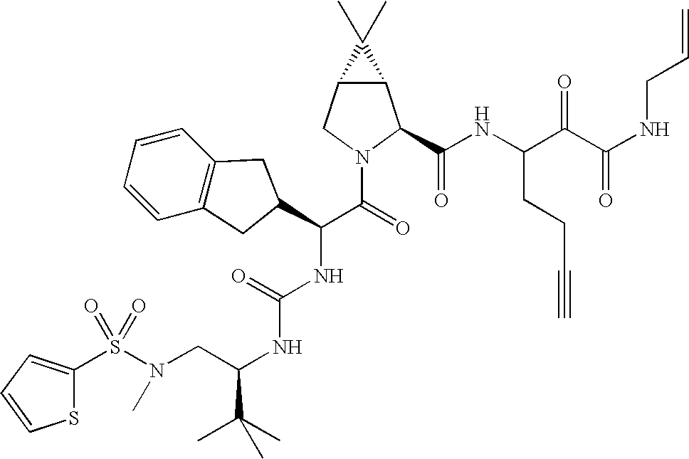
S(N(CC(NC(NC(C(=O)N1C(C(NC(C(C(NCC=C)=O)=O)CCC#C)=O)C2C(C1)C2(C)C)C1CC2=C(C=CC=C2)C1)=O)C(C)(C)C)C)(=O)(=O)C1=CC=CS1
